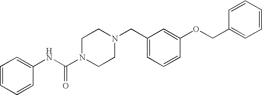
C1=CC=CC(NC(N2CCN(CC3=CC=CC(OCC4=CC=CC=C4)=C3)CC2)=O)=C1
